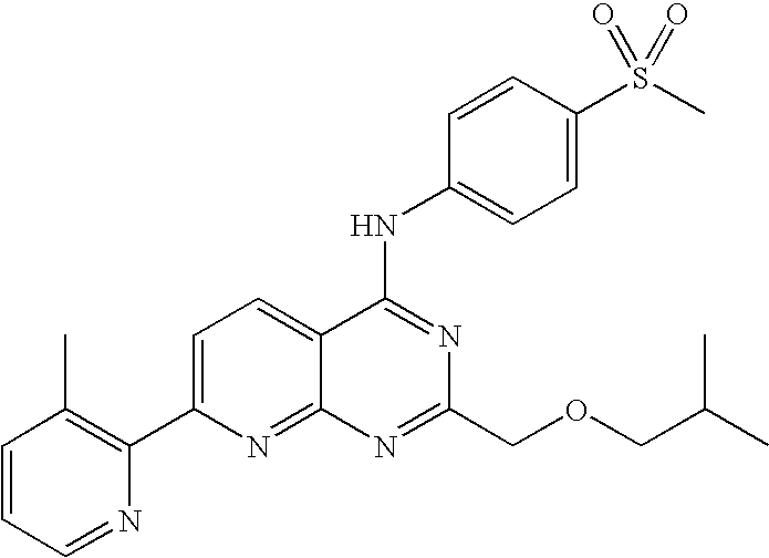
C1=CC=NC(C2=CC=C3C(=N2)N=C(COCC(C)C)N=C3NC2=CC=C(S(C)(=O)=O)C=C2)=C1C
